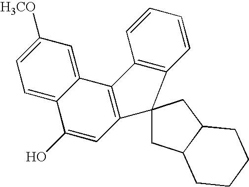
C12=CC([H3CO])=CC=C1C(O)=CC1=C2C2=C(C=CC=C2)C12CC1C(C2)CCCC1
